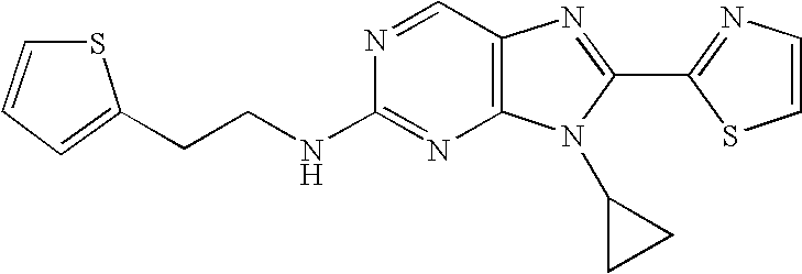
C(CC1=CC=CS1)NC1=NC2=C(C=N1)N=C(C1=NC=CS1)N2C1CC1
